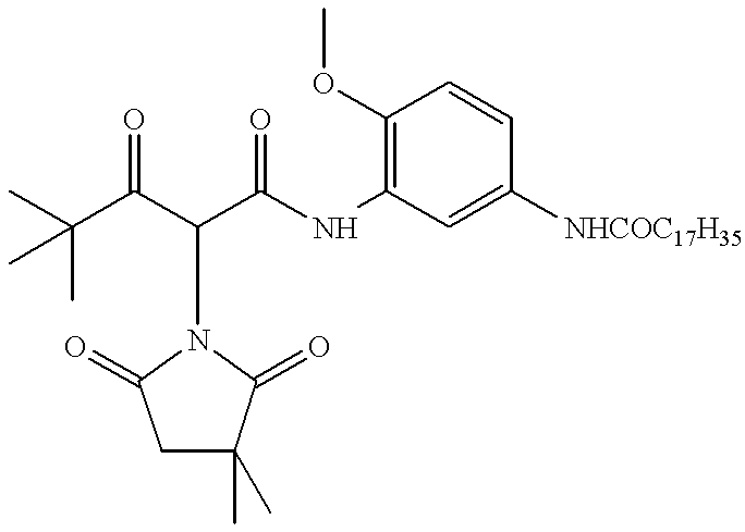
C(C(C(C(NC1=C(OC)C=CC([NHCOC17H35])=C1)=O)N1C(=O)C(C)(C)CC1=O)=O)(C)(C)C
